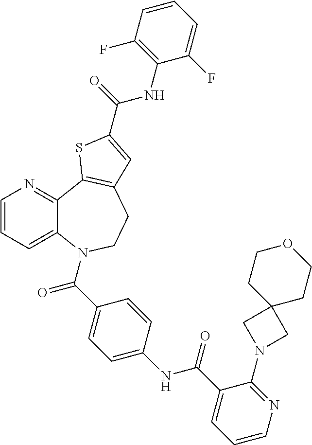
C1=CC=C2C(=N1)C1=C(CCN2C(C2=CC=C(NC(C3=CC=CN=C3N3CC4(C3)CCOCC4)=O)C=C2)=O)C=C(C(=O)NC2=C(F)C=CC=C2F)S1
